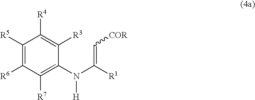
C1([R5])=C([R6])C([R7])=C(N(C([R1])=C[COR])[H])C([R3])=C1[R4]
